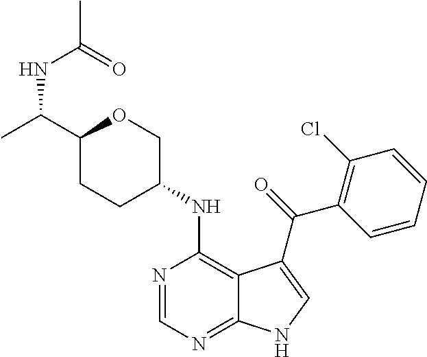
C1(C(NC(C)=O)C)CCC(NC2=C3C(=NC=N2)NC=C3C(=O)C2=C(Cl)C=CC=C2)CO1
